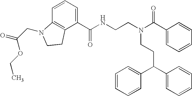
N(CCC(C1=CC=CC=C1)C1=CC=CC=C1)(CCNC(C1=CC=CC2=C1CCN2CC(=O)OCC)=O)C(C1=CC=CC=C1)=O
